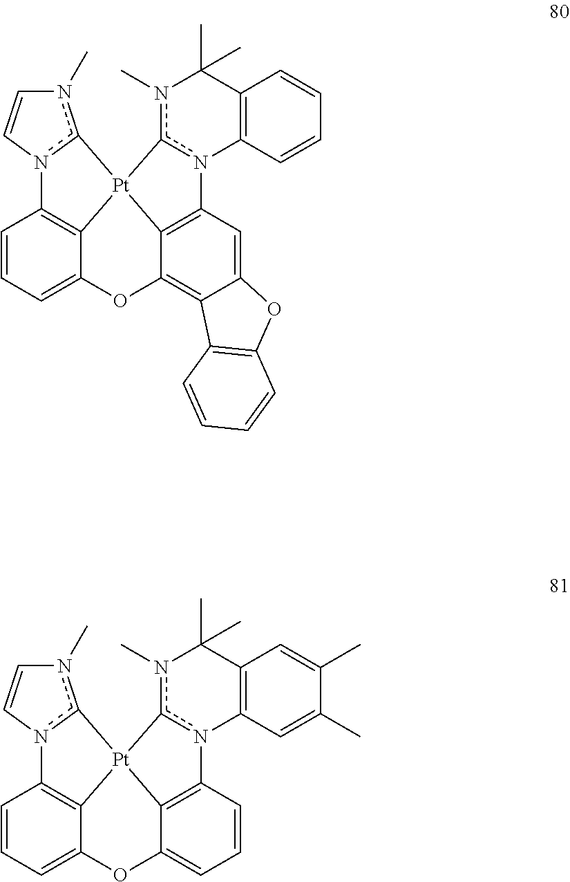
C1=CC=C2C3=C1n1c(n(C)C=C1)[Pt]31C3=C(C=C4C(=C3O2)C2=C(O4)C=CC=C2)n2c1n(C)C(C)(C)C1=C2C=CC=C1.C1=CC=C2C3=C1n1c(n(C)C=C1)[Pt]31C3=C(C=CC=C3O2)n2c1n(C)C(C)(C)C1=C2C=C(C)C(C)=C1
